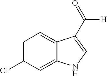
C1(Cl)=CC=C2C(=C1)NC=C2C([H])=O
